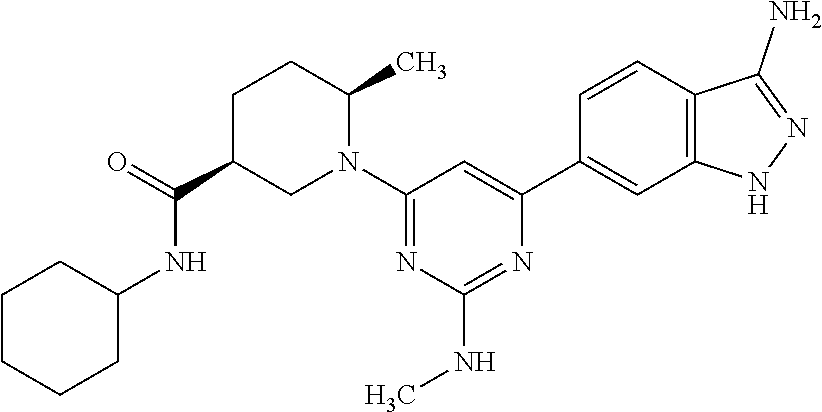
C1CCCC(NC(C2CN(C3=NC(NC)=NC(C4=CC5=C(C=C4)C(N)=NN5)=C3)C(C)CC2)=O)C1
